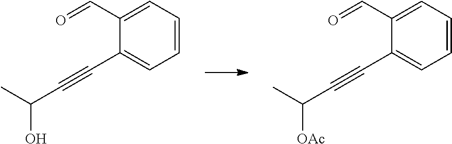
C1=CC=C(C=O)C(C#CC(C)O)=C1.C1=CC=C(C=O)C(C#CC(C)[OAc])=C1
